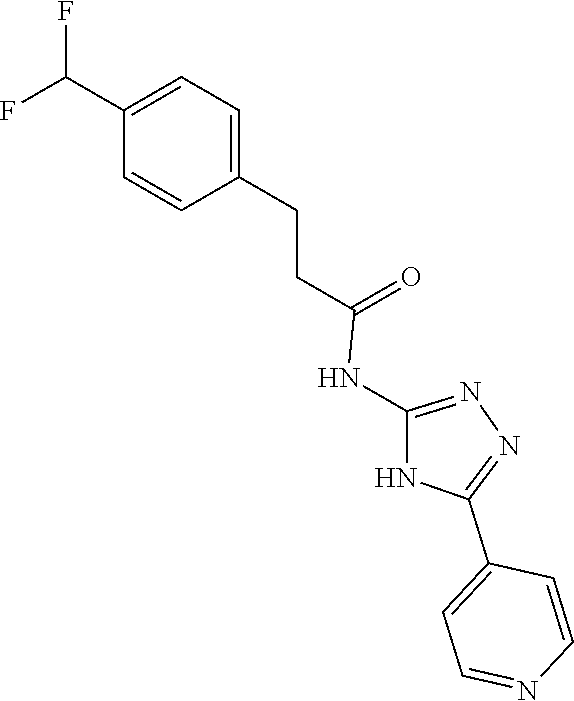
N1=C(NC(CCC2=CC=C(C(F)F)C=C2)=O)NC(C2=CC=NC=C2)=N1
